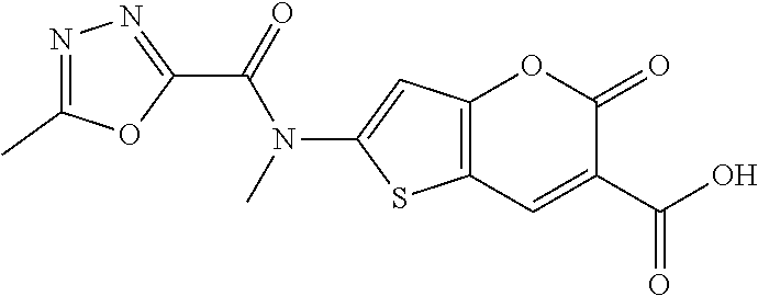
C12=C(C=C(C(=O)O)C(=O)O1)SC(N(C(C1=NN=C(C)O1)=O)C)=C2
